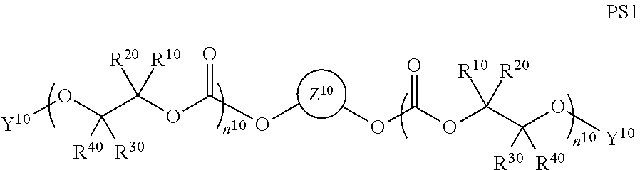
O(C(C(O[Y10])([R30])[R40])([R10])[R20])C(OC)=O.COC(OC(C([R40])([R30])O[Y10])([R20])[R10])=O
